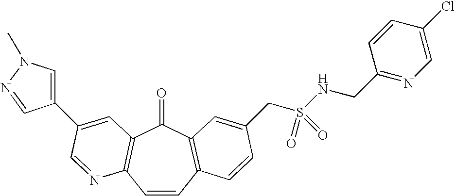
C1=CC2=C(C(=O)C3=C1N=CC(C1=CN(C)N=C1)=C3)C=C(CS(=O)(=O)NCC1=NC=C(Cl)C=C1)C=C2
